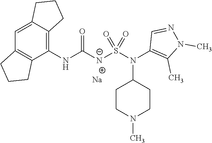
C1=C2C(=C(NC([N-]S(N(C3=C(C)N(C)N=C3)C3CCN(C)CC3)(=O)=O)=O)C3=C1CCC3)CCC2.[Na]
